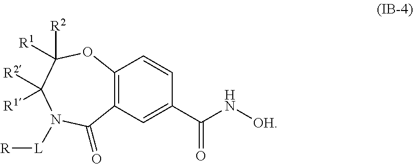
C12=C(C=C(C(N[OH])=O)C=C1)C(=O)N([L][R])C([R2])([R1])C([R1])([R2])O2
